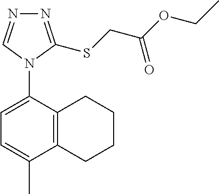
C12=C(C(N3C=NN=C3SCC(OCC)=O)=CC=C1C)CCCC2
